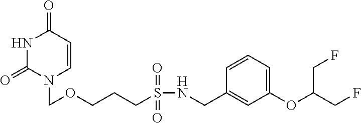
N1C(=O)N(COCCCS(NCC2=CC(OC(CF)CF)=CC=C2)(=O)=O)C=CC1=O
